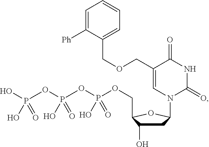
C1=C([Ph])C(COCC2=CN(C3CC(O)C(COP(OP(OP(O)(O)=O)(O)=O)(O)=O)O3)C(=O)NC2=O)=CC=C1
